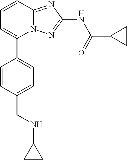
C1=CC2=NC(NC(=O)C3CC3)=NN2C(C2=CC=C(CNC3CC3)C=C2)=C1
